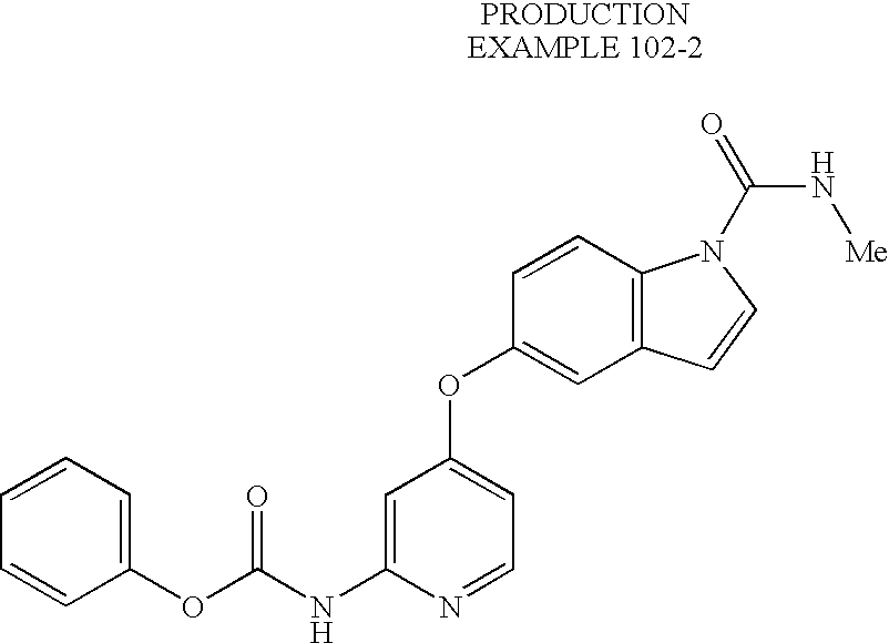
C1=CC2=C(C=C1OC1=CC=NC(NC(OC3=CC=CC=C3)=O)=C1)C=CN2C(=O)N[Me]
